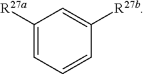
C1([R27a])=CC=CC([R27b])=C1
